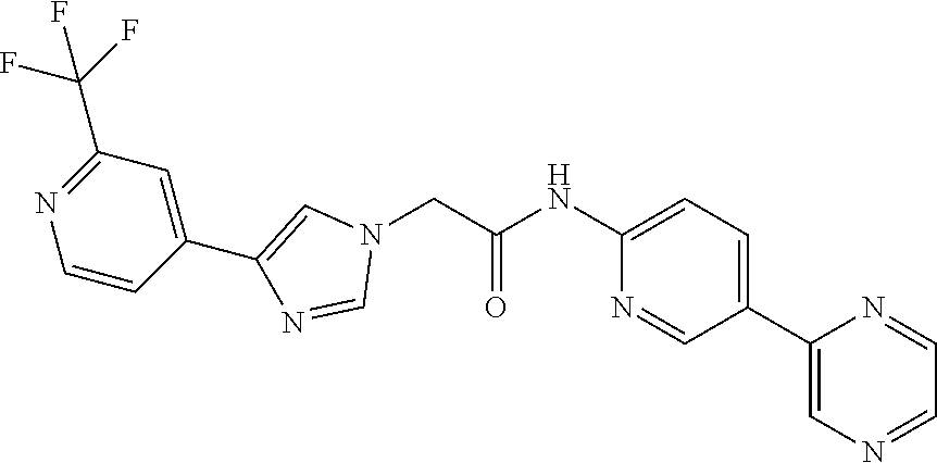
C1(NC(CN2C=C(C3=CC(C(F)(F)F)=NC=C3)N=C2)=O)=CC=C(C2=CN=CC=N2)C=N1
